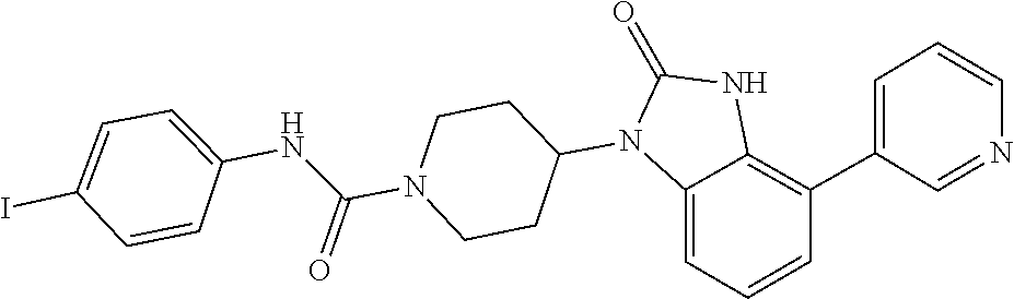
C1(=O)NC2=C(C3=CC=CN=C3)C=CC=C2N1C1CCN(C(NC2=CC=C(I)C=C2)=O)CC1
